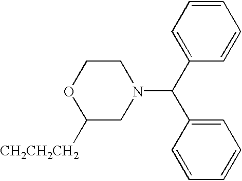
C1([CH2CH2CH2])CN(C(C2=CC=CC=C2)C2=CC=CC=C2)CCO1
